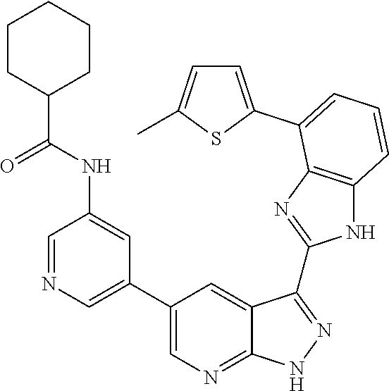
C1=NC=C(C2=CN=C3C(=C2)C(C2=NC4=C(N2)C=CC=C4C2=CC=C(C)S2)=NN3)C=C1NC(C1CCCCC1)=O
